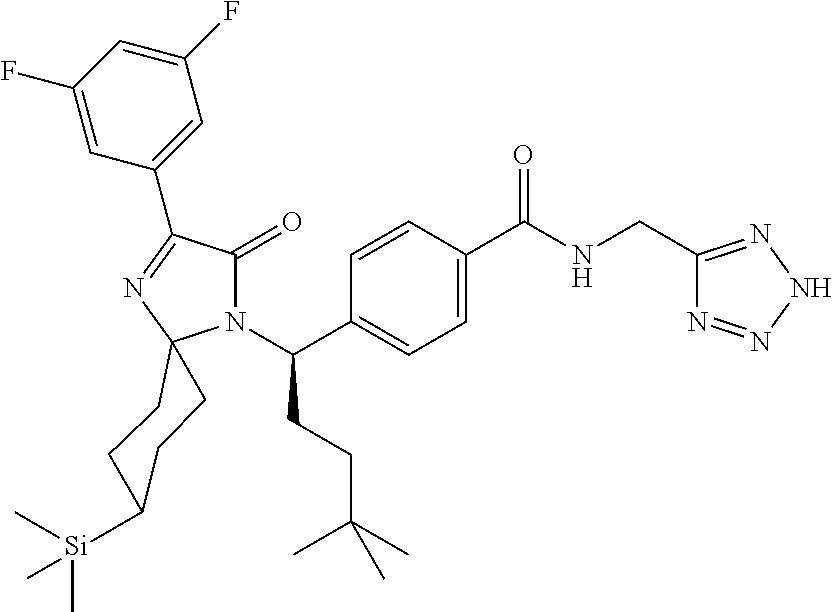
N1(C(C2=CC=C(C(NCC3=NNN=N3)=O)C=C2)CCC(C)(C)C)C(=O)C(C2=CC(F)=CC(F)=C2)=NC12CCC([Si](C)(C)C)CC2
